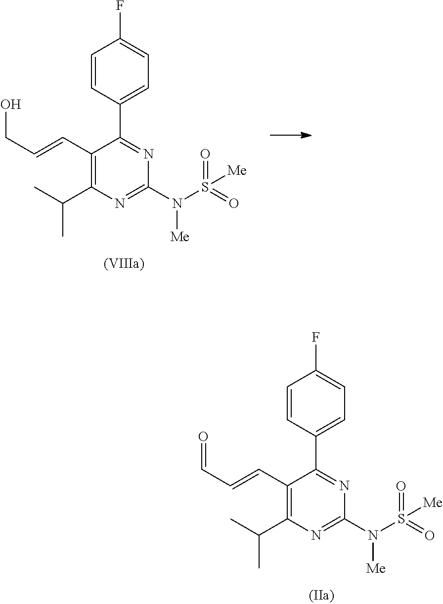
C1=CC(C2=NC(N(S(=O)(=O)[Me])[Me])=NC(C(C)C)=C2C=CC=O)=CC=C1F.C1=CC(C2=NC(N(S(=O)(=O)[Me])[Me])=NC(C(C)C)=C2C=CCO)=CC=C1F
